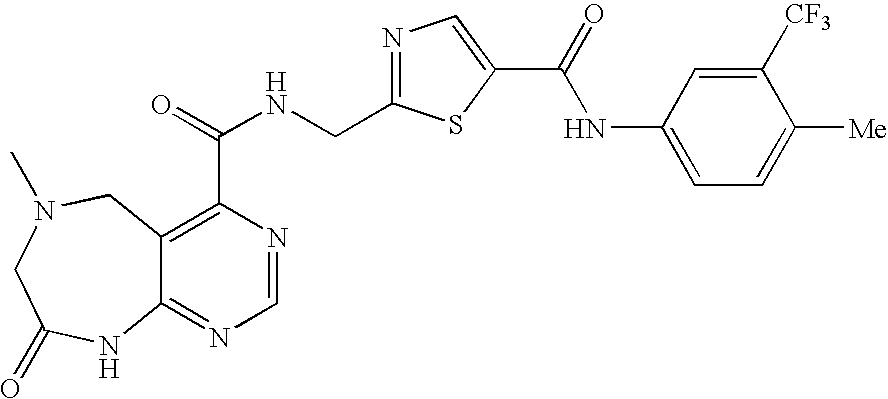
C12=NC=NC(C(=O)NCC3=NC=C(C(=O)NC4=CC=C([Me])C([CF3])=C4)S3)=C1CN(C)CC(=O)N2
